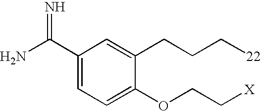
C1(C(N)=N)=CC=C(OCC[X])C(CCC[22])=C1
